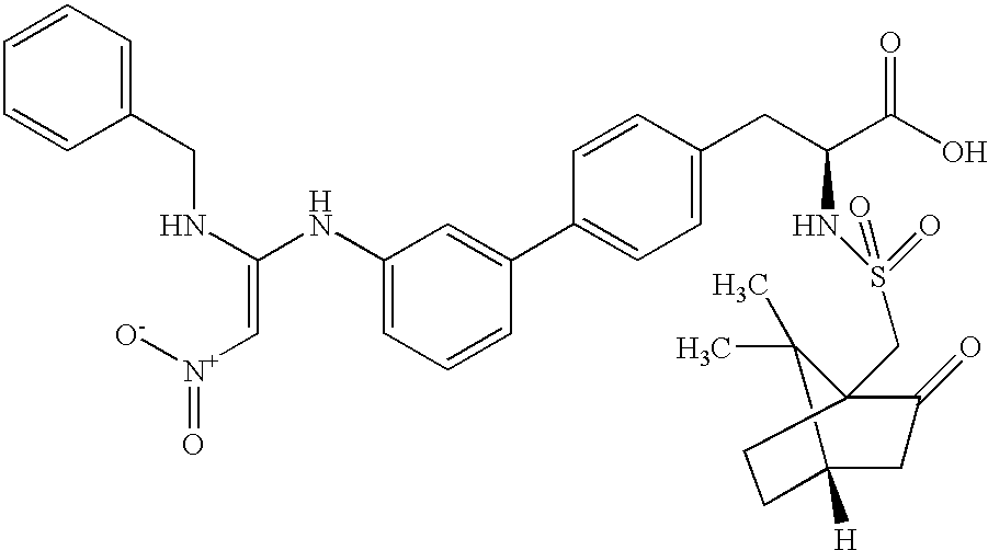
[N+](=O)([O-])C=C(NC1=CC=CC(C2=CC=C(CC(C(O)=O)NS(=O)(=O)CC34C(=O)CC([H])(CC3)C4(C)C)C=C2)=C1)NCC1=CC=CC=C1
